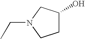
C1C(O)CN(CC)C1
